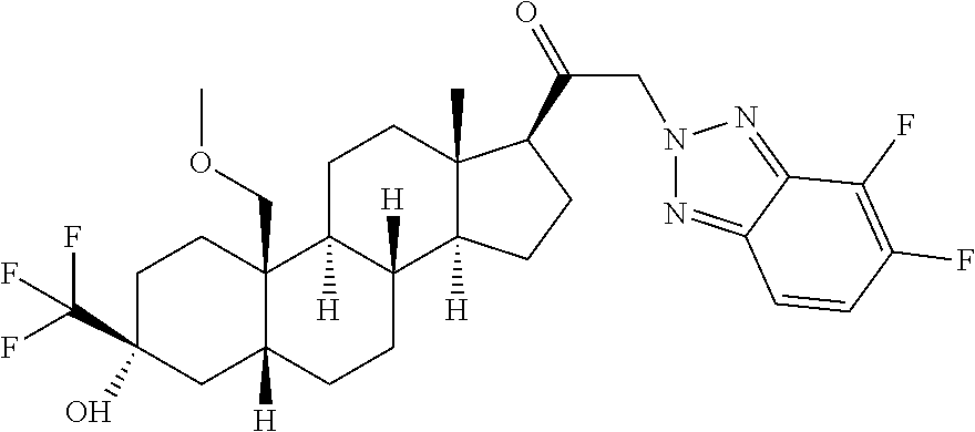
C1C(C(F)(F)F)(O)CC2([H])C(COC)(C1)C1([H])C([H])(CC2)C2([H])C(C)(CC1)C(C(=O)CN1N=C3C(=N1)C(F)=C(F)C=C3)CC2
